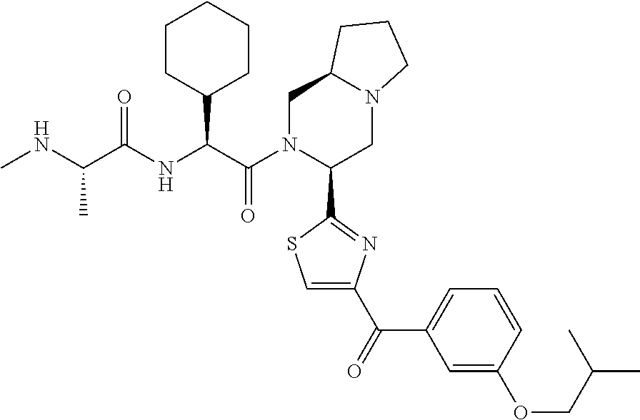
C(C(=O)NC(C(N1C(C2=NC(C(=O)C3=CC=CC(OCC(C)C)=C3)=CS2)CN2C(C1)CCC2)=O)C1CCCCC1)(NC)C
